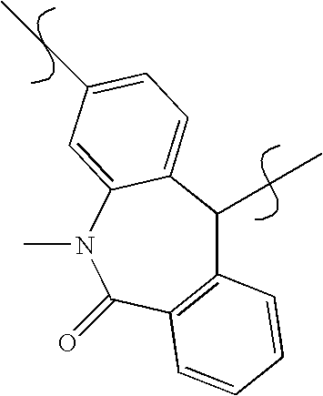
C12=C(C(=O)N(C)C3=CC(CC)=CC=C3C1CC)C=CC=C2
